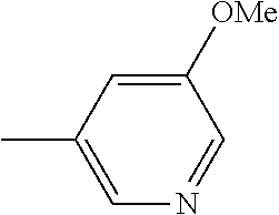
C1([OMe])=CC(C)=CN=C1
